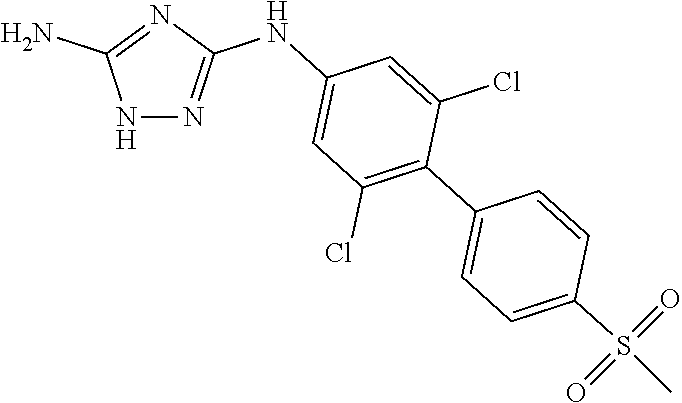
N1N=C(NC2=CC(Cl)=C(C3=CC=C(S(C)(=O)=O)C=C3)C(Cl)=C2)N=C1N
